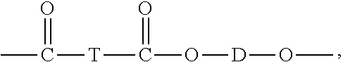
[D](OC)OC([T]C(C)=O)=O
